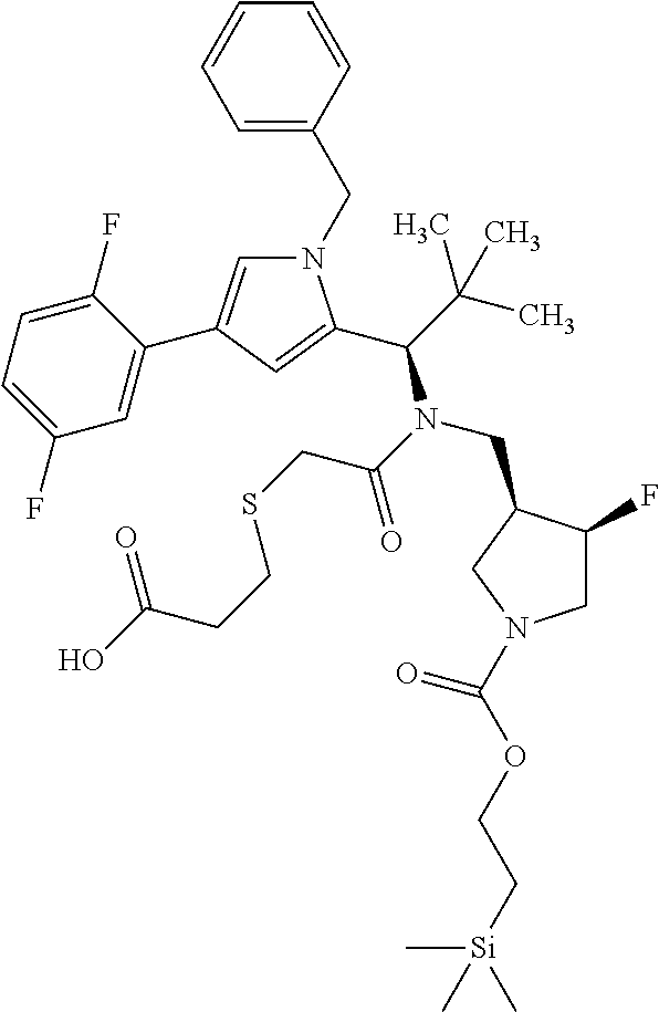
N1(CC2=CC=CC=C2)C=C(C2=CC(F)=CC=C2F)C=C1C(C(C)(C)C)N(CC1C(F)CN(C(=O)OCC[Si](C)(C)C)C1)C(=O)CSCCC(O)=O
